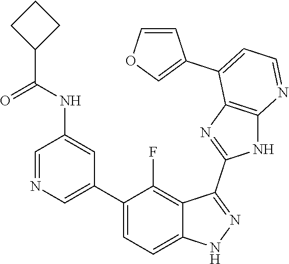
C1=NC=C(C2=CC=C3C(=C2F)C(C2=NC4=C(N2)N=CC=C4C2=COC=C2)=NN3)C=C1NC(=O)C1CCC1
